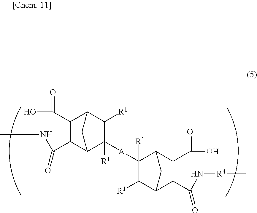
C1([R1])C2C(C(O)=O)C(C(NC)=O)C(C1([A]C1([R1])C3C(C(O)=O)C(C(N[R4]C)=O)C(C1[R1])C3)[R1])C2
